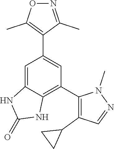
C1(C2=C(C3CC3)C=NN2C)=C2C(=CC(C3=C(C)ON=C3C)=C1)NC(=O)N2
